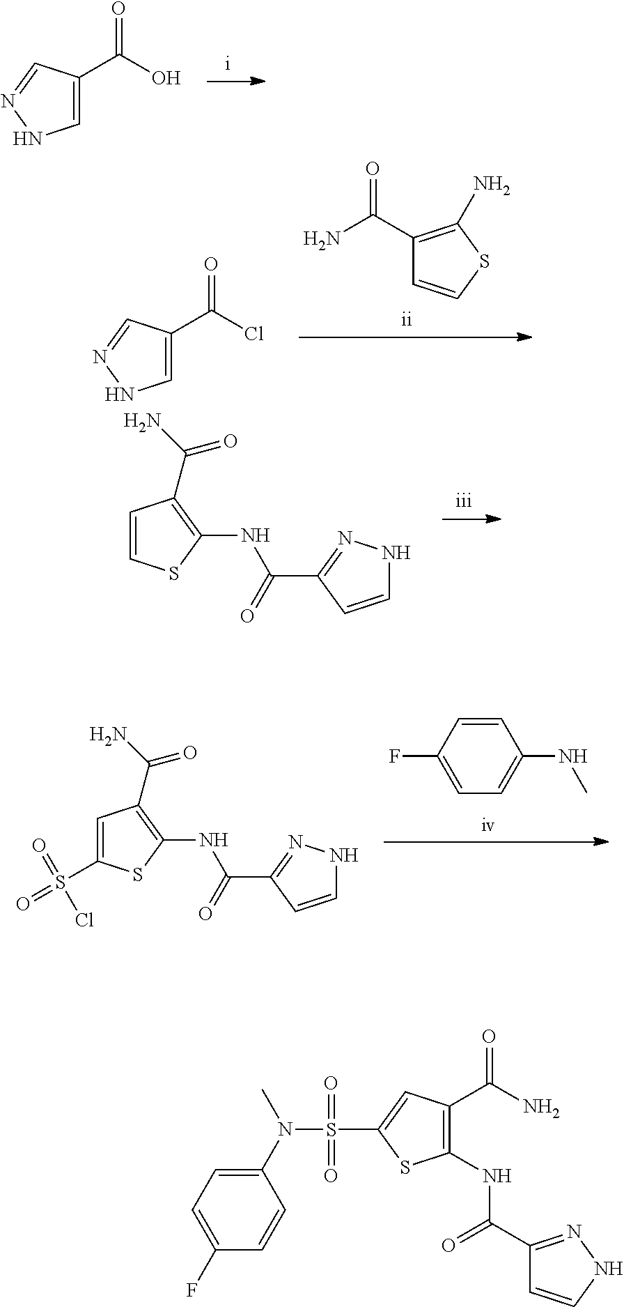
C1=C(C(O)=O)C=NN1.C1=CSC(NC(C2=NNC=C2)=O)=C1C(=O)N.C1=C(C(Cl)=O)C=NN1.C1(C(N)=O)=C(N)SC=C1.C1=C(S(=O)(=O)Cl)SC(NC(C2=NNC=C2)=O)=C1C(=O)N.C1(F)=CC=C(NC)C=C1.C1=C(F)C=CC(N(C)S(C2=CC(C(N)=O)=C(NC(C3=NNC=C3)=O)S2)(=O)=O)=C1
